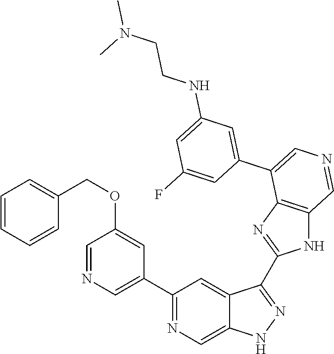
C1(C2=CN=CC(OCC3=CC=CC=C3)=C2)=NC=C2C(=C1)C(C1=NC3=C(N1)C=NC=C3C1=CC(NCCN(C)C)=CC(F)=C1)=NN2
